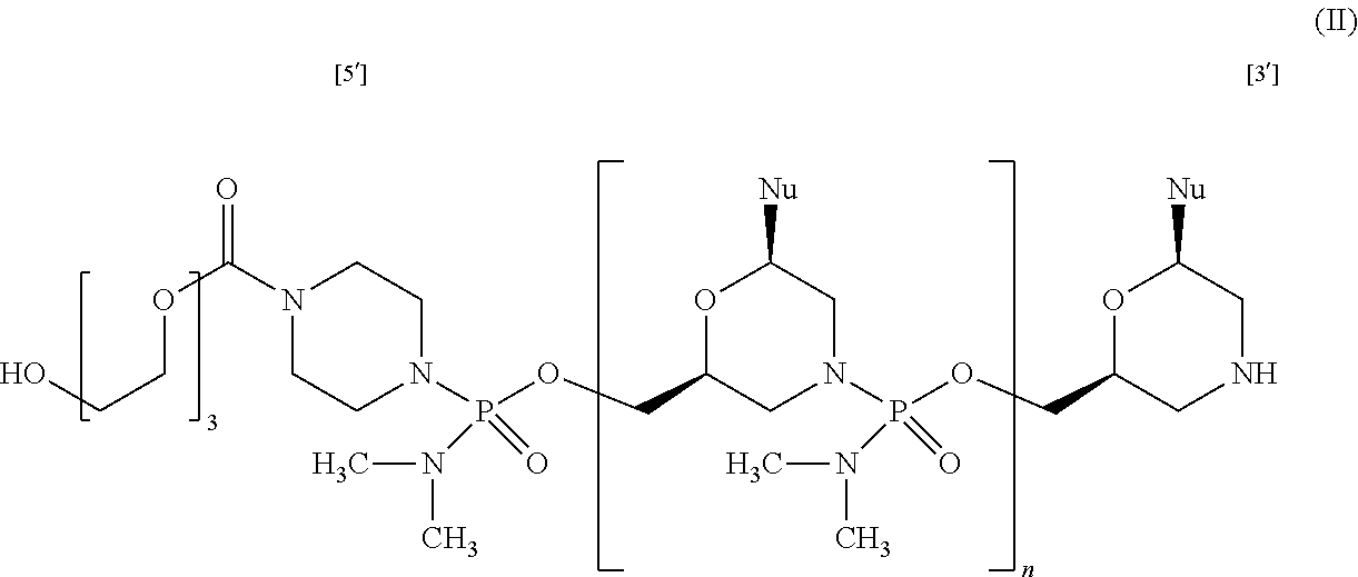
N1(C(OCCO)=O)CCN(P(OCC2CN(P(OCC3CNCC([Nu])O3)(N(C)C)=O)CC([Nu])O2)(N(C)C)=O)CC1
